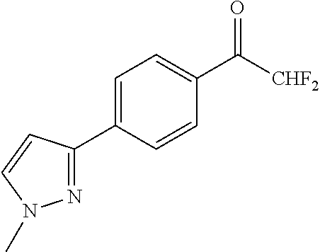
C1=C(C2=NN(C)C=C2)C=CC(C([CHF2])=O)=C1
